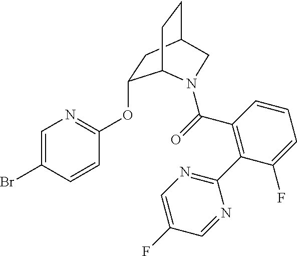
C1=C(Br)C=CC(OC2CC3CCC2N(C(=O)C2=C(C4=NC=C(F)C=N4)C(F)=CC=C2)C3)=N1
